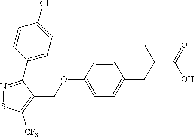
N1=C(C2=CC=C(Cl)C=C2)C(COC2=CC=C(CC(C(=O)O)C)C=C2)=C([CF3])S1
